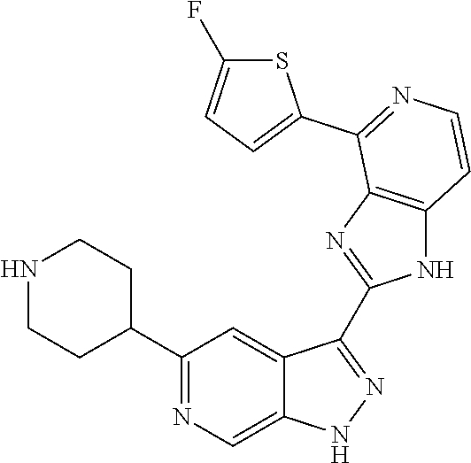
C1(C2=NC=C3C(=C2)C(C2=NC4=C(N2)C=CN=C4C2=CC=C(F)S2)=NN3)CCNCC1
